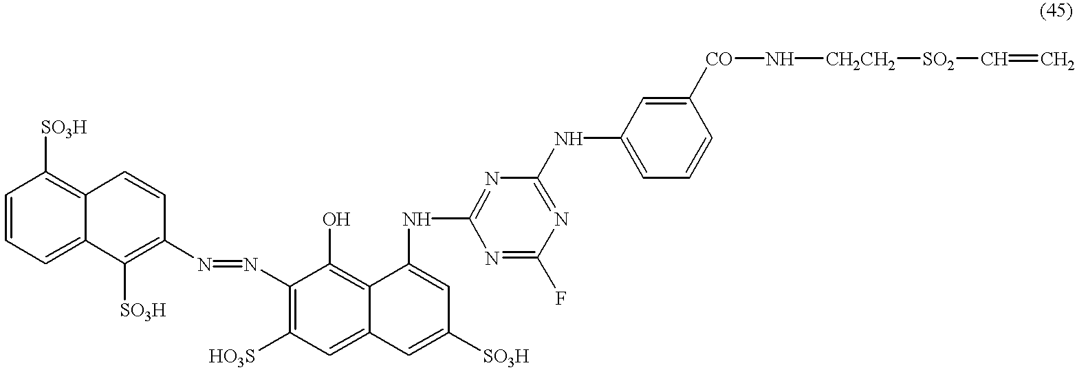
C1=CC=C2C(=C1[SO3H])C=CC(N=NC1=C([HO3S])C=C3C(=C1O)C(NC1=NC(NC4=CC=CC([CO]N[CH2CH2][SO2]C=C)=C4)=NC(F)=N1)=CC([SO3H])=C3)=C2[SO3H]
